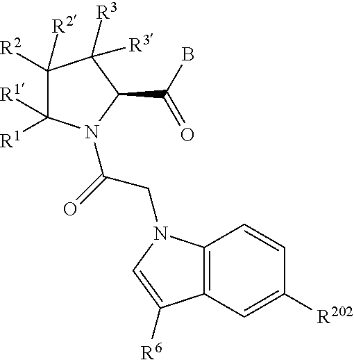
C1([R2])([R2])C([R1])([R1])N(C(=O)CN2C3=C(C=C([R202])C=C3)C([R6])=C2)C(C(B)=O)C1([R3])[R3]
